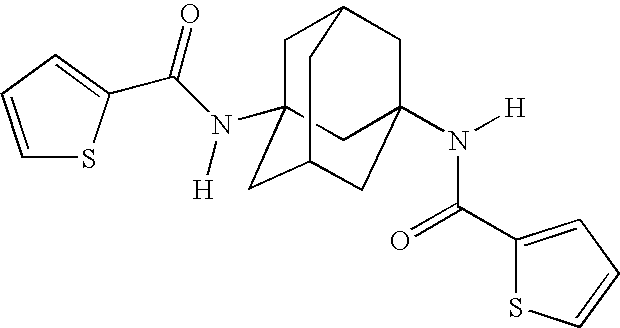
C1C2(N(C(=O)C3=CC=CS3)[H])CC3CC(N([H])C(C4=CC=CS4)=O)(CC1C3)C2
